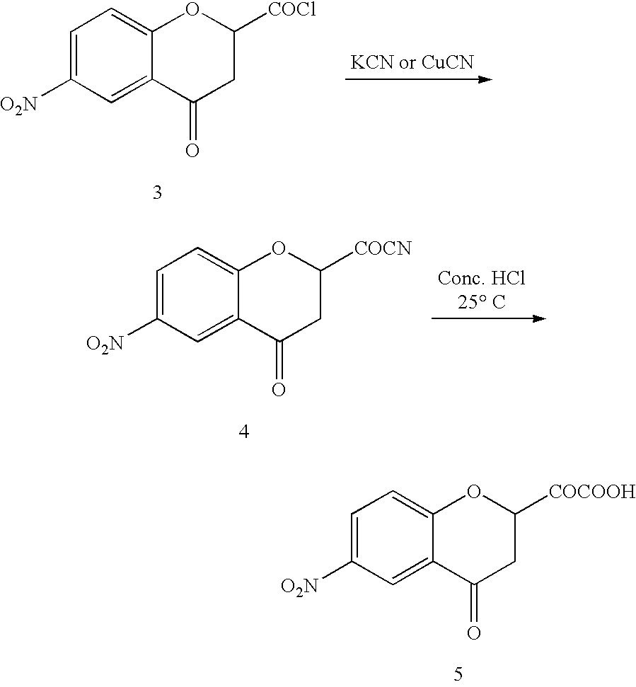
C1=C([O2N])C=C2C(=C1)OC([COCOOH])CC2=O.[KCN or CuCN].C1=C([O2N])C=C2C(=C1)OC([COCl])CC2=O.[Conc. HCl25 C].C1=C([O2N])C=C2C(=C1)OC([COCN])CC2=O
